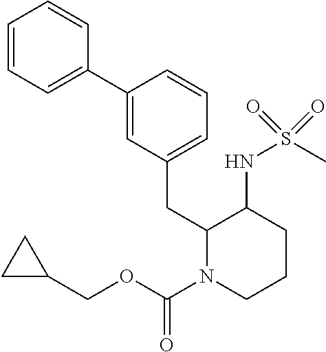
C1=CC=C(C2=CC(CC3N(C(OCC4CC4)=O)CCCC3NS(C)(=O)=O)=CC=C2)C=C1
